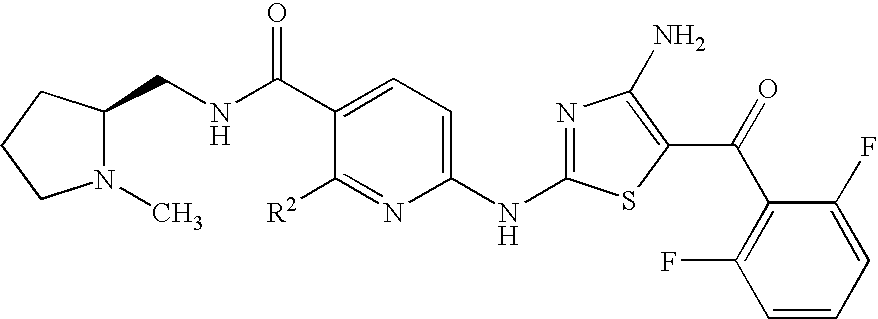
C1=C(C(=O)NCC2N(C)CCC2)C([R2])=NC(NC2=NC(N)=C(C(C3=C(F)C=CC=C3F)=O)S2)=C1
